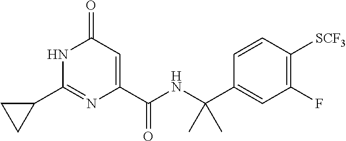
C1(=O)C=C(C(NC(C2=CC(F)=C([SCF3])C=C2)(C)C)=O)N=C(C2CC2)N1
